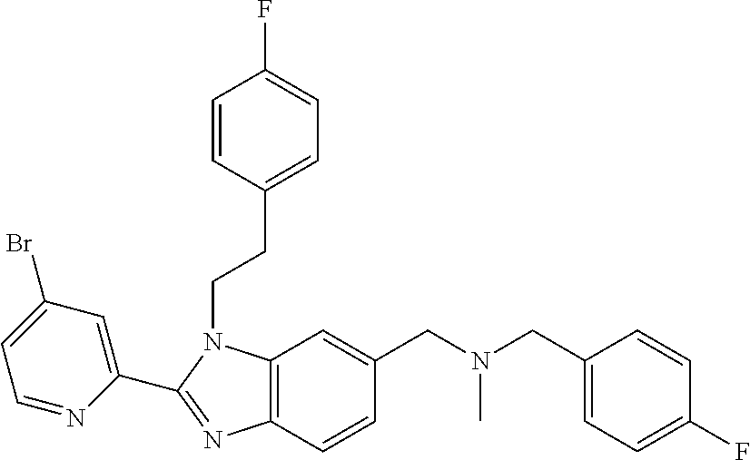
C12=C(C=CC(CN(CC3=CC=C(F)C=C3)C)=C1)N=C(C1=CC(Br)=CC=N1)N2CCC1=CC=C(F)C=C1
